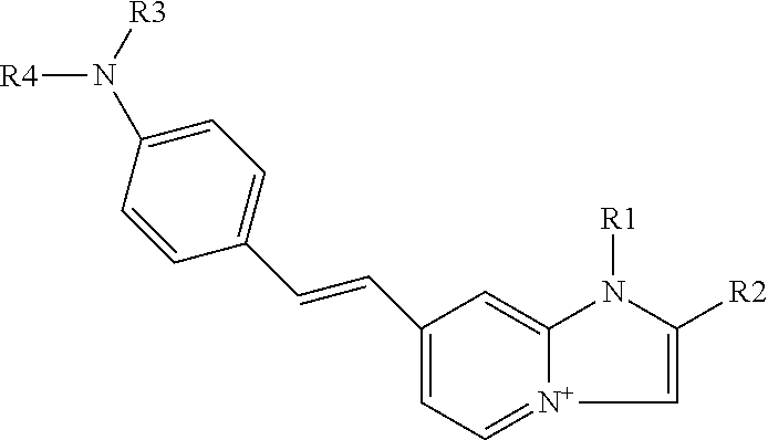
C1=C(N([R4])[R3])C=CC(C=CC2=CC=[N+]3C(=C2)N([R1])C([R2])=C3)=C1
